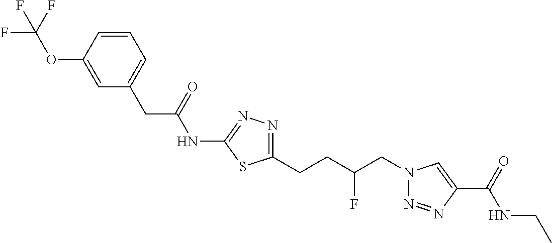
C1(NC(CC2=CC=CC(OC(F)(F)F)=C2)=O)=NN=C(CCC(CN2N=NC(C(=O)NCC)=C2)F)S1
